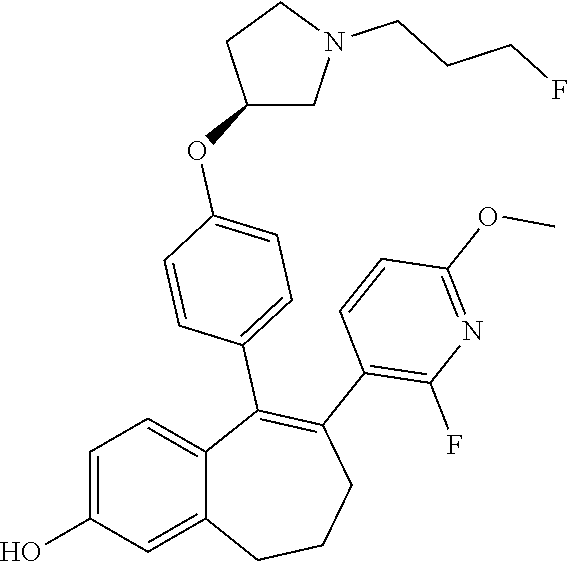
C1=C(O)C=C2C(=C1)C(C1=CC=C(OC3CN(CCCF)CC3)C=C1)=C(C1=C(F)N=C(OC)C=C1)CCC2
